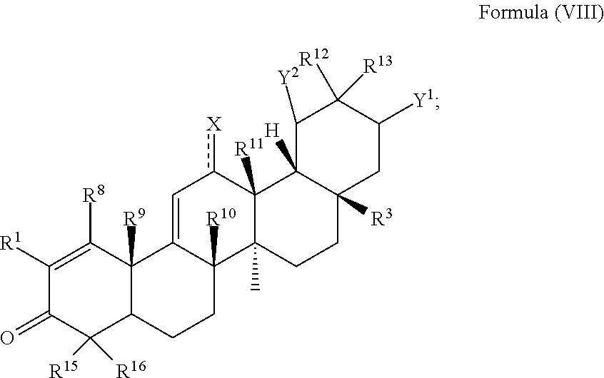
C1([R1])=C([R8])C2([R9])C(C([R15])([R16])C1=O)CCC1([R10])C2=Cc([X])C2([R11])C1(C)CCC1([R3])C2([H])C([Y2])C([R12])([R13])C([Y1])C1
